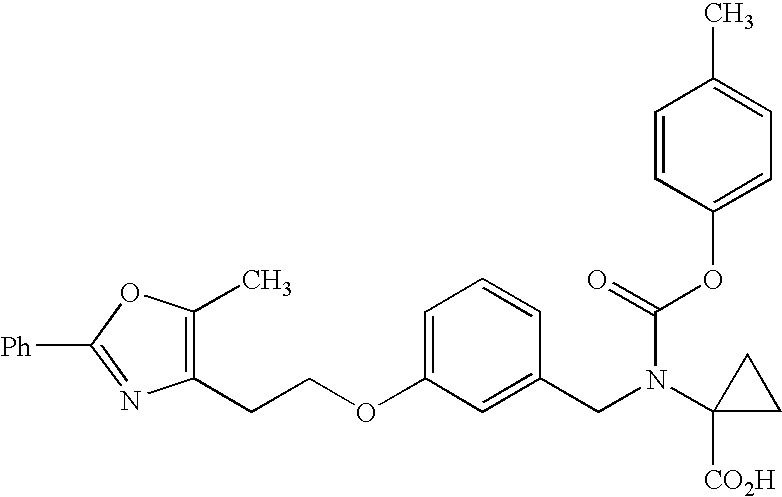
C1(CCOC2=CC=CC(CN(C3([CO2H])CC3)C(=O)OC3=CC=C(C)C=C3)=C2)=C(C)OC([Ph])=N1
